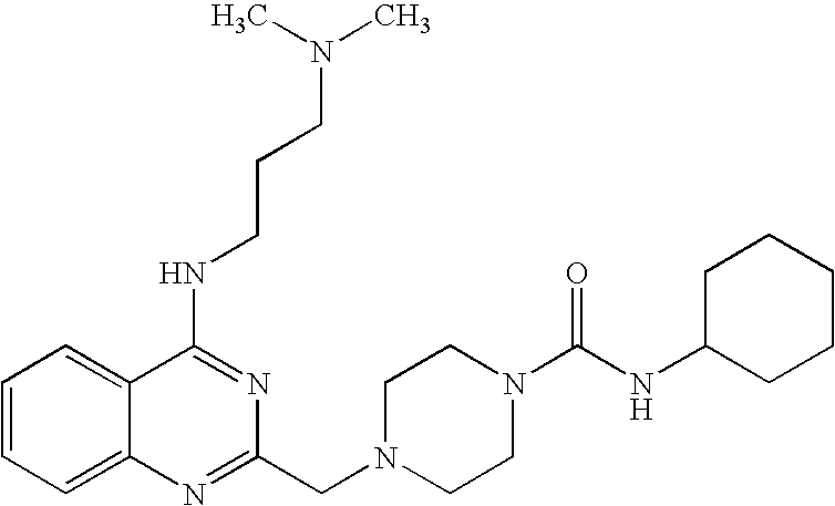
C1=CC=C2C(=C1)C(NCCCN(C)C)=NC(CN1CCN(C(NC3CCCCC3)=O)CC1)=N2
